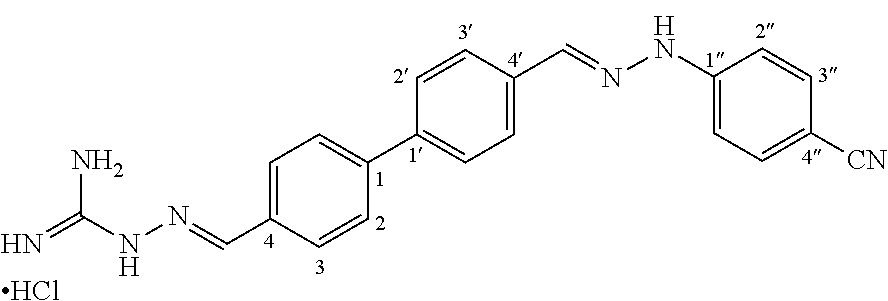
Cl.C1=C(C=NNC(=N)N)C=CC(C2=CC=C(C=NNC3=CC=C([CN])C=C3)C=C2)=C1
